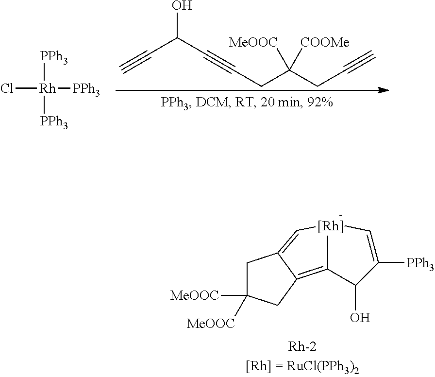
OC(C#CCC(CC#C)([COOMe])[MeOOC])C#C.[PPh3][Rh]([PPh3])([PPh3])Cl.C12=C3C(=C[Rh-]1C=C([PPh3])C2O)CC([MeOOC])([MeOOC])C3
